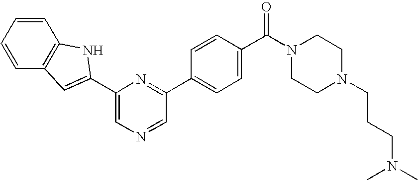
C1=C(C2=CC3=C(C=CC=C3)N2)N=C(C2=CC=C(C(N3CCN(CCCN(C)C)CC3)=O)C=C2)C=N1
